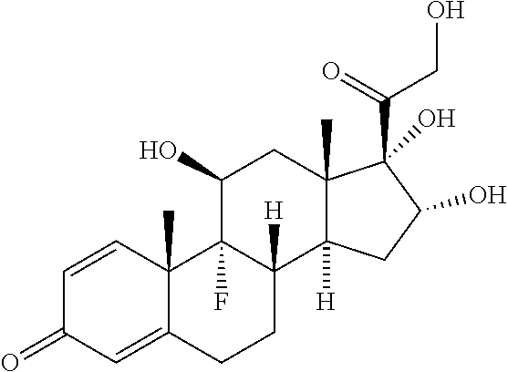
C12(C)C(=CC(=O)C=C1)CCC1([H])C2(F)C(O)CC2(C)C1([H])CC(O)C2(C(=O)CO)O
